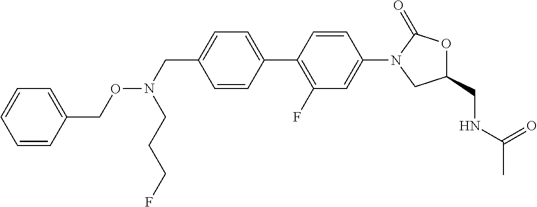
C1(N2CC(CNC(C)=O)OC2=O)=CC(F)=C(C2=CC=C(CN(OCC3=CC=CC=C3)CCCF)C=C2)C=C1
